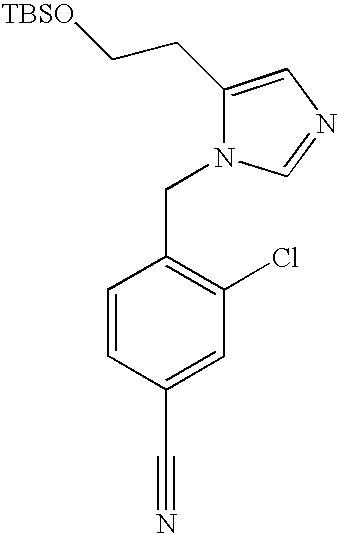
C1=CC(C#N)=CC(Cl)=C1CN1C(CC[TBSO])=CN=C1
